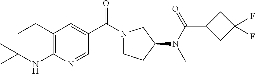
C1C(C)(C)NC2=C(C1)C=C(C(=O)N1CCC(N(C)C(C3CC(F)(F)C3)=O)C1)C=N2
